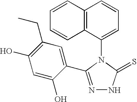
C12=C(C(N3C(=S)NN=C3C3=CC(CC)=C(O)C=C3O)=CC=C1)C=CC=C2
